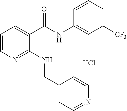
C1=CN=C(NCC2=CC=NC=C2)C(C(NC2=CC([CF3])=CC=C2)=O)=C1.Cl
